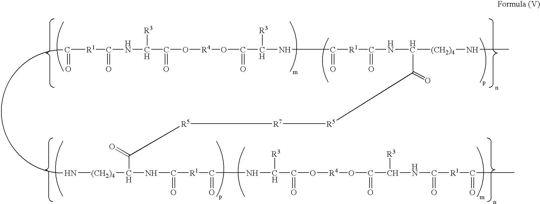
C([R1]C(NC(C(O[R4]OC(C(NC([R1]C(NC([(CH2)4]NC)C([R5][R7][R5]C(C([(CH2)4]N)NC([R1]C(NC(C(O[R4]OC(C(NC([R1]C(C)=O)=O)[R3])=O)=O)[R3])=O)=O)=O)=O)=O)=O)[R3])=O)=O)[R3])=O)=O
